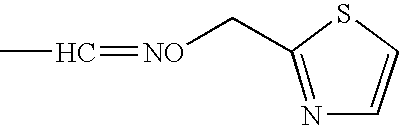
[NO](=CC)CC1=NC=CS1
